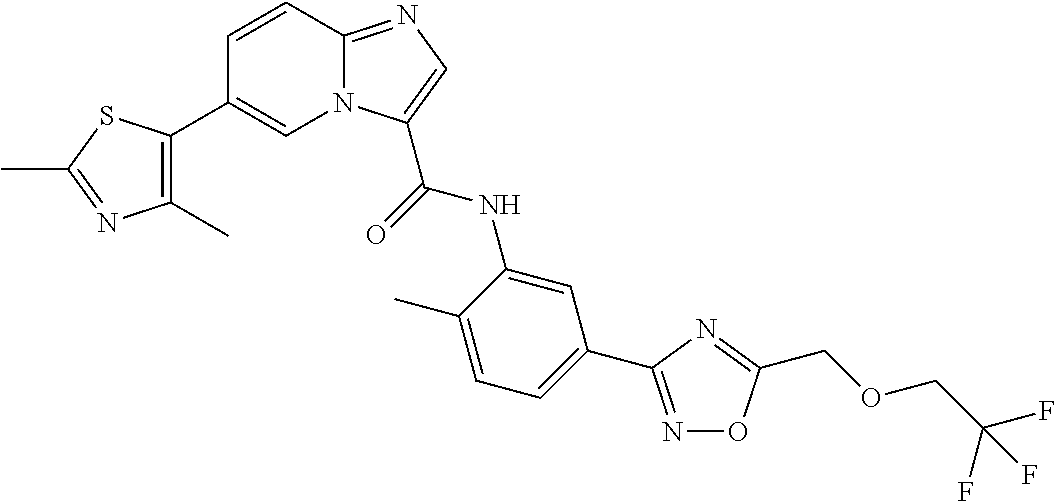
C1=CC2=NC=C(C(NC3=CC(C4=NOC(COCC(F)(F)F)=N4)=CC=C3C)=O)N2C=C1C1=C(C)N=C(C)S1
